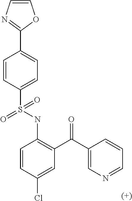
C1=CC(S(NC2=C(C(=O)C3=CN=CC=C3)C=C(Cl)C=C2)(=O)=O)=CC=C1C1=NC=CO1
